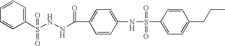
C1=CC(S(NNC(C2=CC=C(NS(C3=CC=C(CCC)C=C3)(=O)=O)C=C2)=O)(=O)=O)=CC=C1
